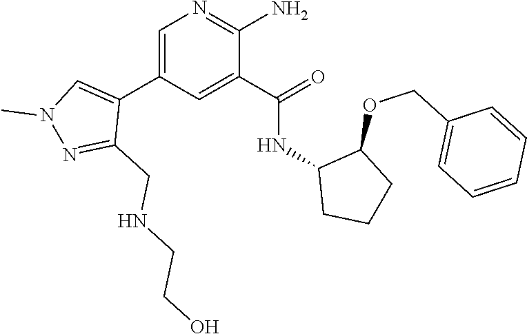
C1=C(C2=CN(C)N=C2CNCCO)C=C(C(=O)NC2CCCC2OCC2=CC=CC=C2)C(N)=N1
